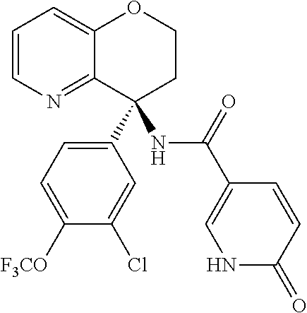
C1=CN=C2C(=C1)OCCC2(C1=CC=C([F3CO])C(Cl)=C1)NC(C1=CNC(=O)C=C1)=O
